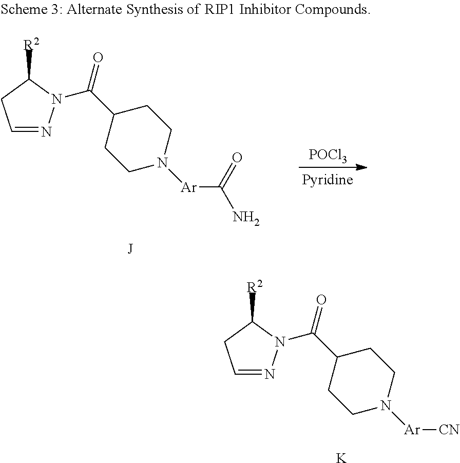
C1=NN(C(C2CCN([Ar]C(N)=O)CC2)=O)C([R2])C1.[POCl3].C1=NN(C(C2CCN([Ar][CN])CC2)=O)C([R2])C1.[K]
